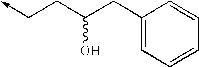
C1(CC(CC->C)O)=CC=CC=C1
